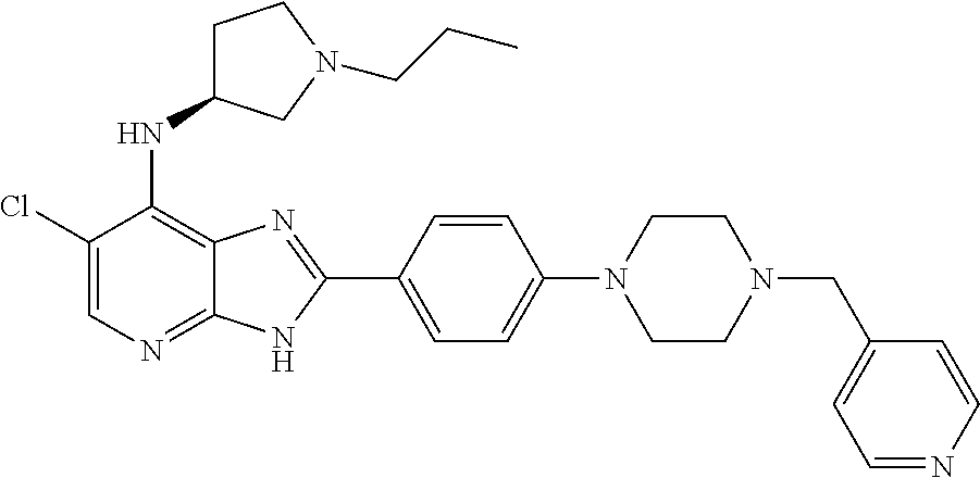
C1(Cl)=CN=C2C(=C1NC1CCN(CCC)C1)N=C(C1=CC=C(N3CCN(CC4=CC=NC=C4)CC3)C=C1)N2
